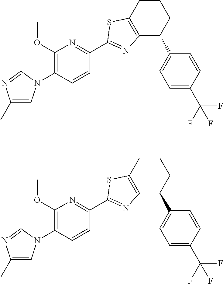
C12=C(CCCC1C1=CC=C(C(F)(F)F)C=C1)SC(C1=NC(OC)=C(N3C=C(C)N=C3)C=C1)=N2.C12=C(CCCC1C1=CC=C(C(F)(F)F)C=C1)SC(C1=NC(OC)=C(N3C=C(C)N=C3)C=C1)=N2
